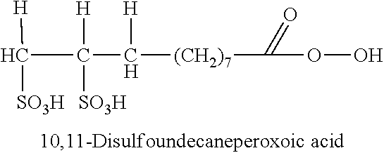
C(C(C([(CH2)7]C(OO)=O)[H])([H])[SO3H])([H])[SO3H]
